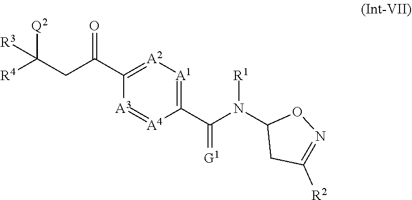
C1(C(CC([R3])([Q2])[R4])=O)=[A2][A1]=C(C(=[G1])N([R1])C2CC([R2])=NO2)[A4]=[A3]1
